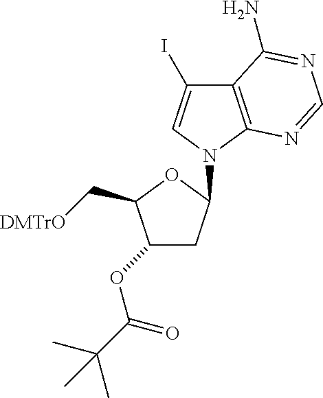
C1(OC(C(C)(C)C)=O)CC(N2C=C(I)C3=C2N=CN=C3N)OC1C[DMTrO]
